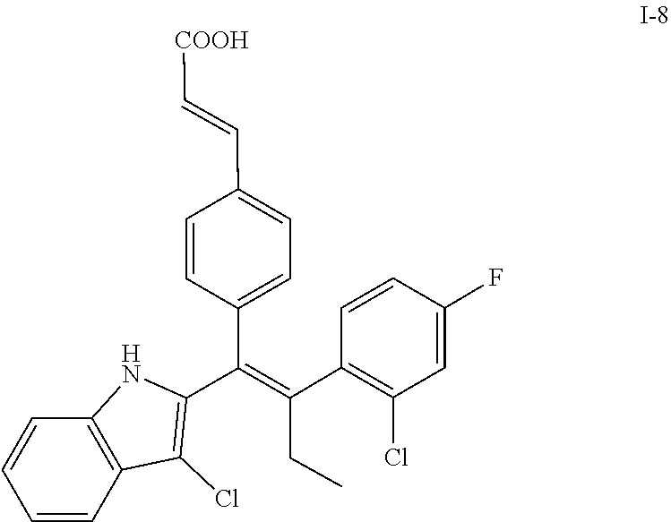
C1(C(CC)=C(C2=CC=C(C=C[COOH])C=C2)C2=C(Cl)C3=C(C=CC=C3)N2)=C(Cl)C=C(F)C=C1
